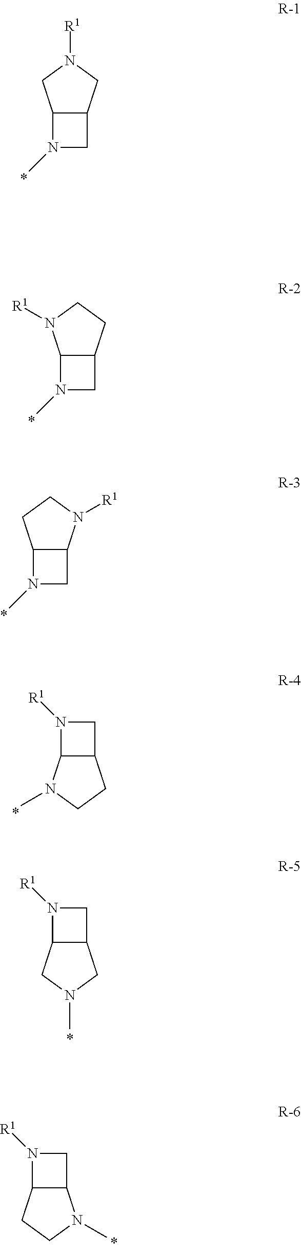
C12C(CN([R1])C1)CN2C.C12C(CCN1[R1])CN2C.C12C(N([R1])CC1)CN2C.N1([R1])C2C(C1)CCN2C.N1([R1])C2C(C1)CN(C)C2.N1([R1])C2C(C1)N(C)CC2
